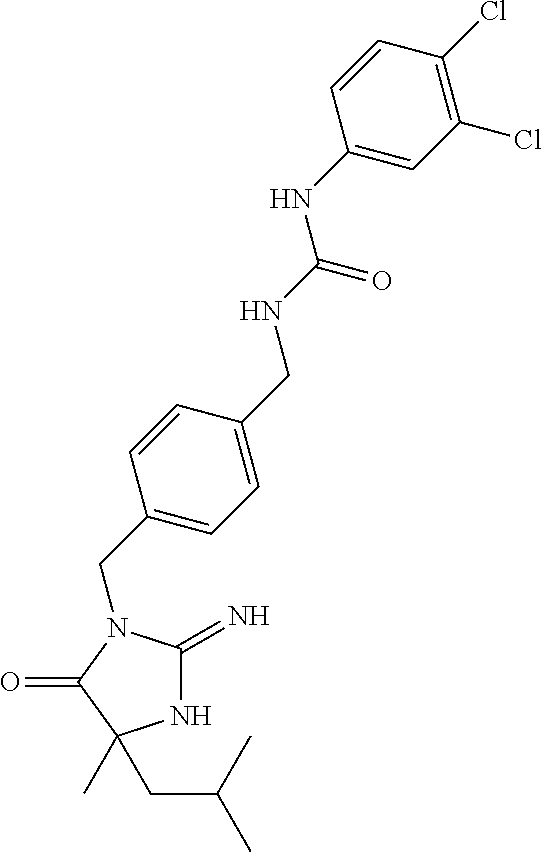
N1C(=N)N(CC2=CC=C(CNC(=O)NC3=CC(Cl)=C(Cl)C=C3)C=C2)C(=O)C1(C)CC(C)C
